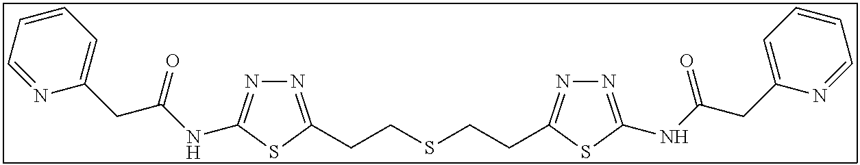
N1=C(CCSCCC2=NN=C(NC(CC3=CC=CC=N3)=O)S2)SC(NC(CC2=CC=CC=N2)=O)=N1
